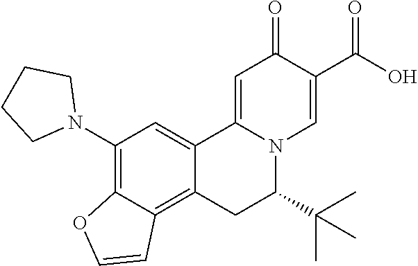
C12=CC(N3CCCC3)=C3C(=C1CC(C(C)(C)C)N1C2=CC(=O)C(C(O)=O)=C1)C=CO3
